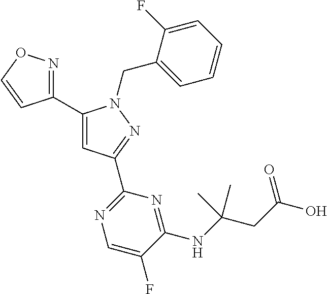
C1(C2=CC(C3=NC=C(F)C(NC(CC(=O)O)(C)C)=N3)=NN2CC2=CC=CC=C2F)=NOC=C1
